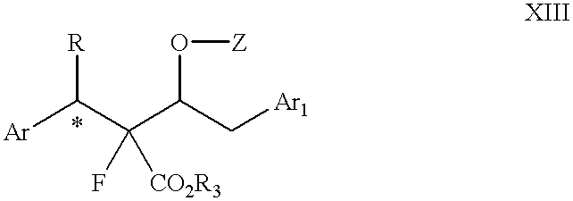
C(C(C[Ar1])O[Z])(C([Ar])[R])(F)[CO2R3]
